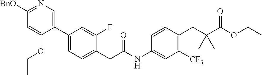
C1(C2=CN=C([BnO])C=C2OCC)=CC=C(CC(NC2=CC([CF3])=C(CC(C(OCC)=O)(C)C)C=C2)=O)C(F)=C1
